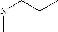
N(C)CCC
